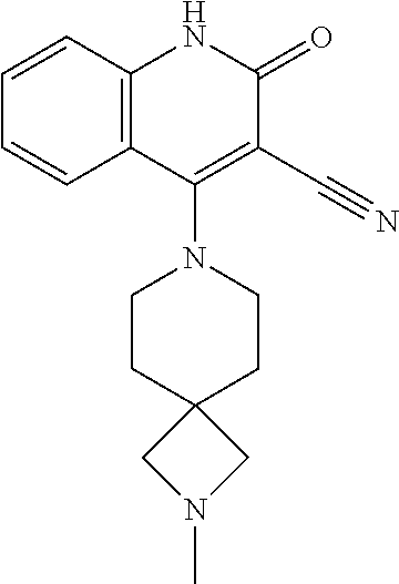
C1=CC2=C(C=C1)C(N1CCC3(CC1)CN(C)C3)=C(C#N)C(=O)N2
